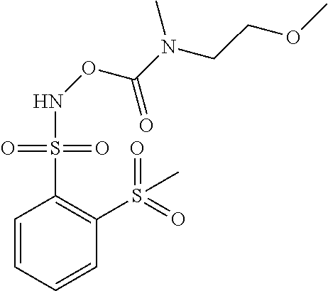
N(OC(=O)N(CCOC)C)S(C1=C(S(=O)(=O)C)C=CC=C1)(=O)=O
